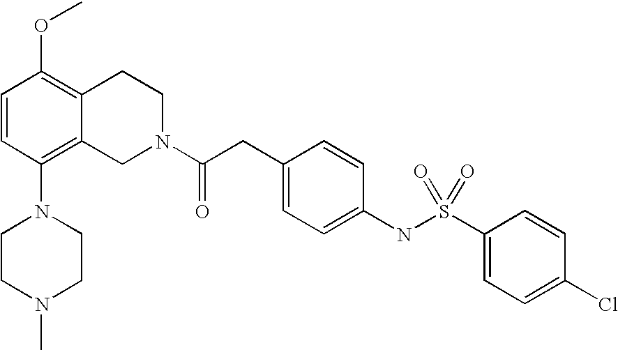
C1=CC(N2CCN(C)CC2)=C2C(=C1OC)CCN(C(CC1=CC=C(NS(C3=CC=C(Cl)C=C3)(=O)=O)C=C1)=O)C2
